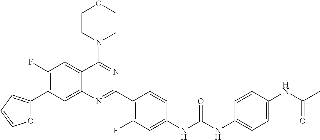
C1(F)=C(C2=CC=CO2)C=C2C(=C1)C(N1CCOCC1)=NC(C1=C(F)C=C(NC(NC3=CC=C(NC(C)=O)C=C3)=O)C=C1)=N2
